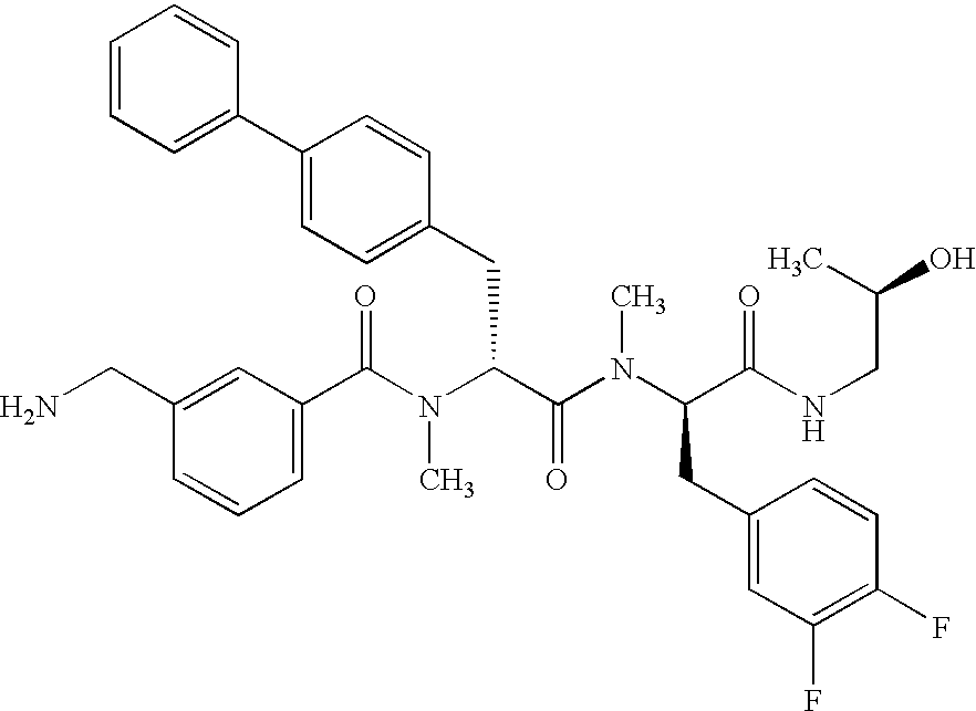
C1(C(N(C(C(N(C(CC2=CC(F)=C(F)C=C2)C(NCC(O)C)=O)C)=O)CC2=CC=C(C3=CC=CC=C3)C=C2)C)=O)=CC=CC(CN)=C1
